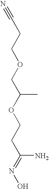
N#CCCOCC(OCCC(=NO)N)C
